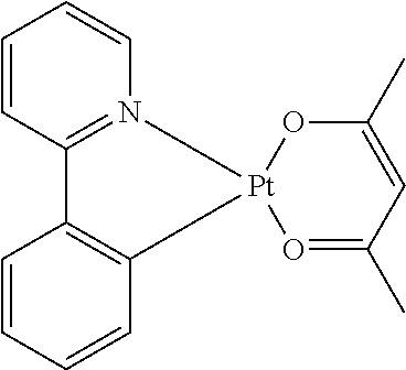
C1=CC2=C(C=C1)[Pt]1(N3=C2C=CC=C3)O=C(C)C=C(C)O1
